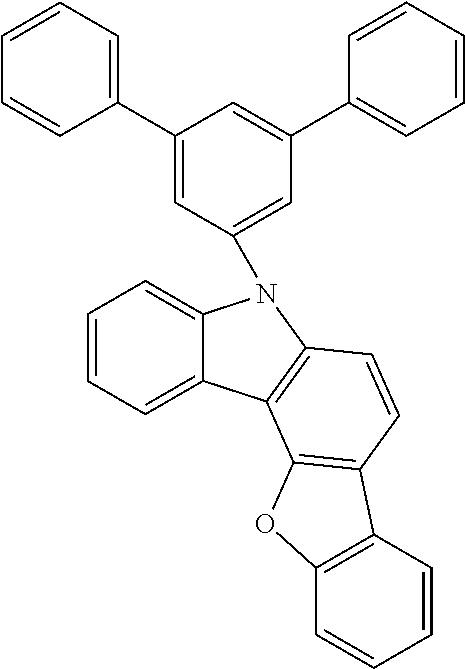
C1=CC=C2C(=C1)N(C1=CC(C3=CC=CC=C3)=CC(C3=CC=CC=C3)=C1)C1=C2C2=C(C=C1)C1=C(O2)C=CC=C1
